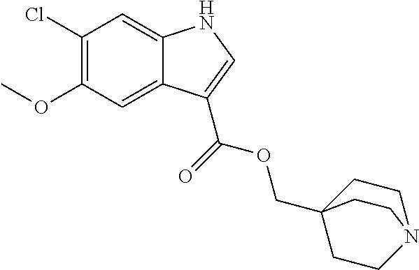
C1(Cl)=C(OC)C=C2C(=C1)NC=C2C(=O)OCC12CCN(CC1)CC2
